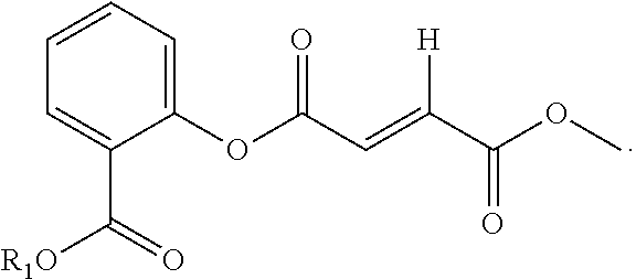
C1(OC(C=C(C(OC)=O)[H])=O)=CC=CC=C1C([R1O])=O
